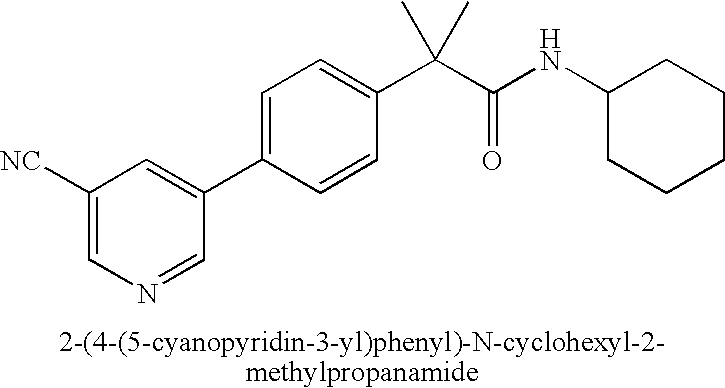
C1([NC])=CN=CC(C2=CC=C(C(C(NC3CCCCC3)=O)(C)C)C=C2)=C1
